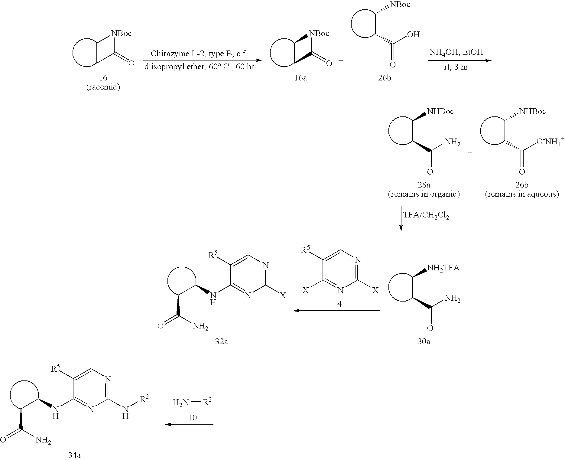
[NBoc]1C(=O)CC1.[NBoc]1C(=O)CC1.[NBoc]CCC(O)=O.[NHBoc]CCC([O-NH4+])=O.[NHBoc]CCC(N)=O.NC(=O)CCNC1=NC([X])=NC=C1[R5].[X]C1=NC([X])=NC=C1[R5].[NH2TFA]CCC(N)=O.N[R2].NC(=O)CCNC1=NC(N[R2])=NC=C1[R5]
